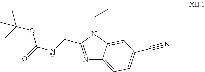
N1=C(CNC(=O)OC(C)(C)C)N(CC)C2=CC(C#N)=CC=C12
